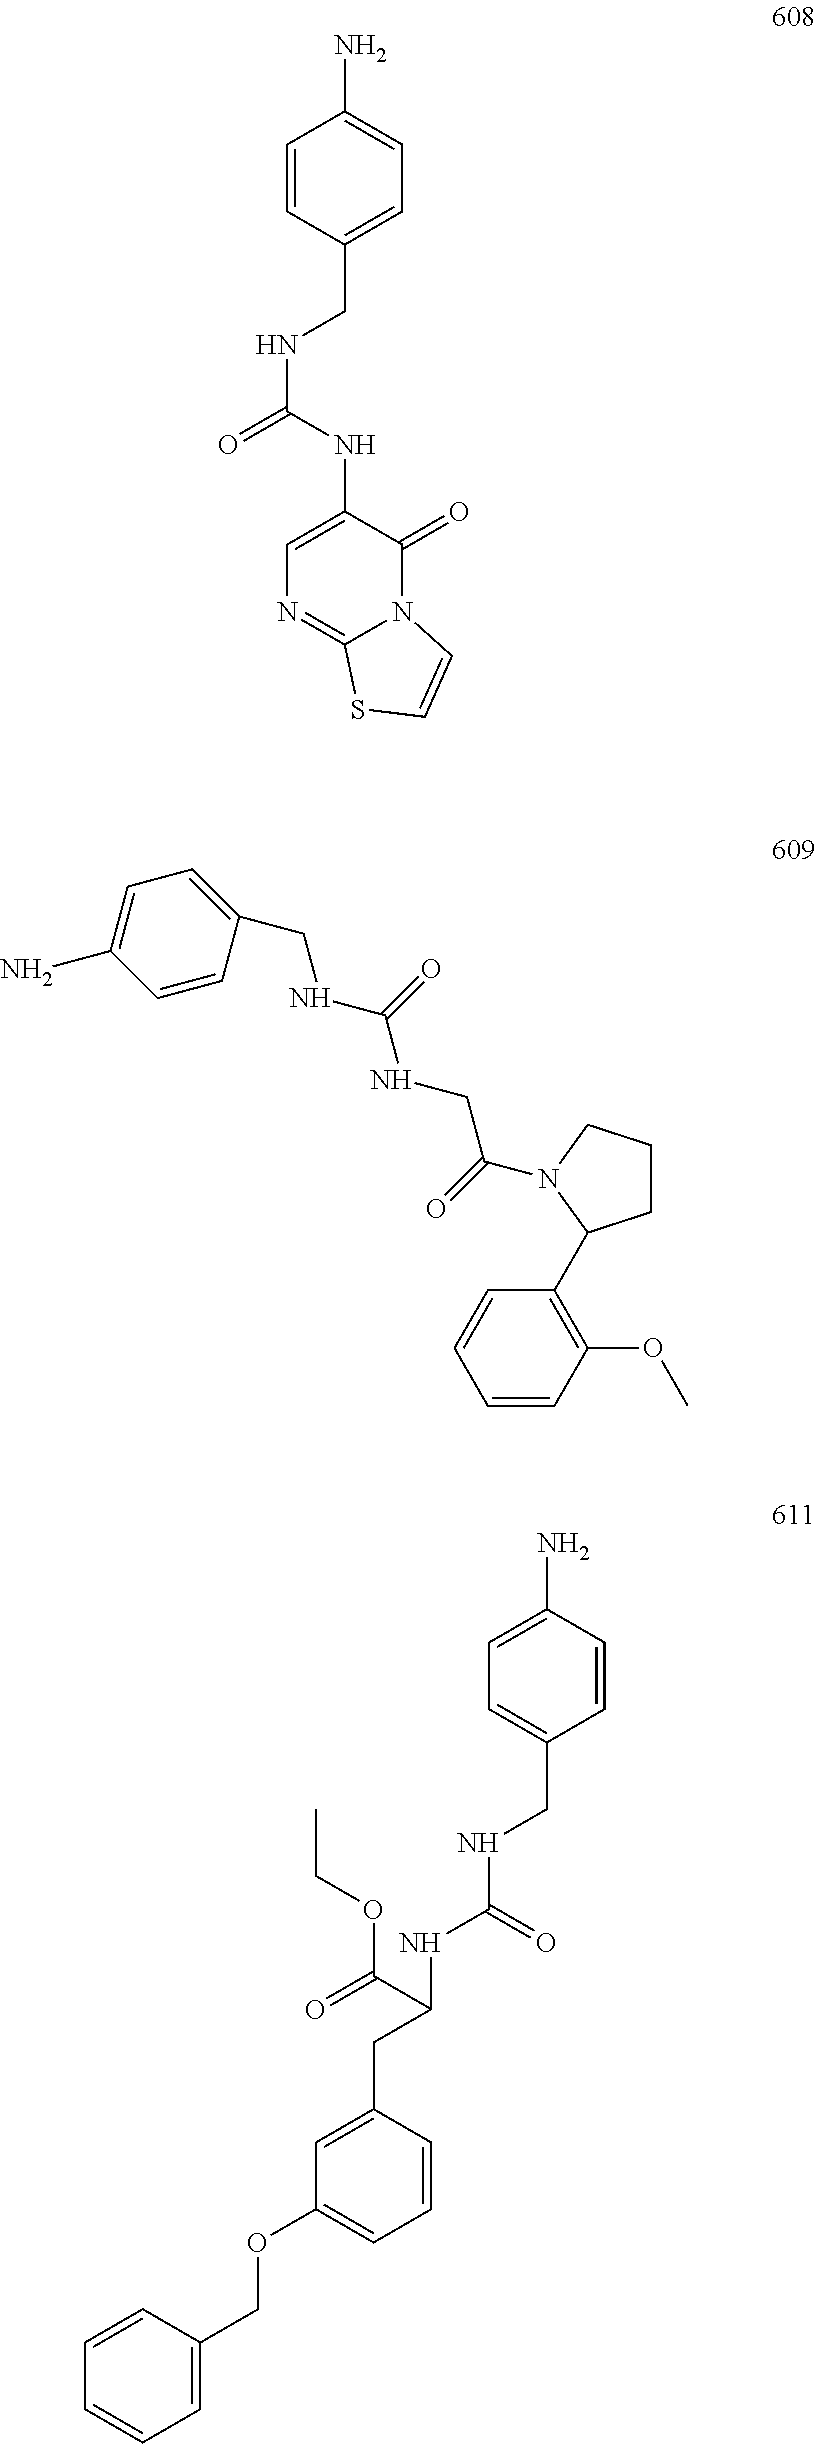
C1=C(CNC(NC2=CN=C3N(C2=O)C=CS3)=O)C=CC(N)=C1.C1=CC(OC)=C(C2CCCN2C(CNC(NCC2=CC=C(N)C=C2)=O)=O)C=C1.C1=CC(N)=CC=C1CNC(=O)NC(C(OCC)=O)CC1=CC(OCC2=CC=CC=C2)=CC=C1
